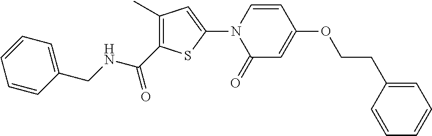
C1(CNC(C2=C(C)C=C(N3C(=O)C=C(OCCC4=CC=CC=C4)C=C3)S2)=O)=CC=CC=C1
